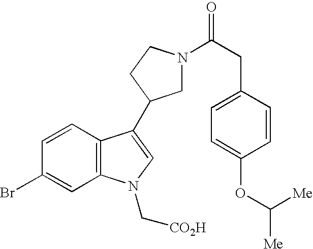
C1N(C(CC2=CC=C(OC([Me])[Me])C=C2)=O)CCC1C1=CN(C[CO2H])C2=C1C=CC(Br)=C2
